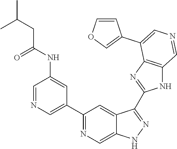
C1(C2=CN=CC(NC(CC(C)C)=O)=C2)=NC=C2C(=C1)C(C1=NC3=C(N1)C=NC=C3C1=COC=C1)=NN2
